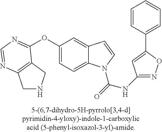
O(C1=CC=C2C(=C1)C=CN2C(=O)NC1=NOC(C2=CC=CC=C2)=C1)C1=NC=NC2=C1CNC2
